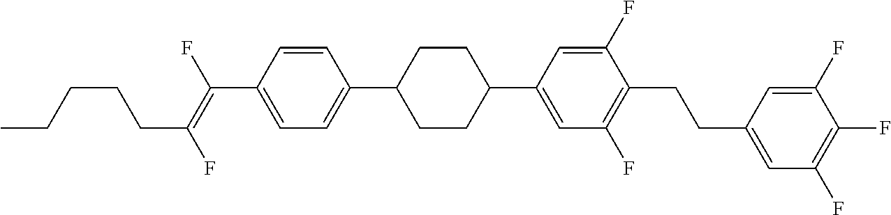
C1=CC(C(=C(F)CCCCC)F)=CC=C1C1CCC(C2=CC(F)=C(CCC3=CC(F)=C(F)C(F)=C3)C(F)=C2)CC1
